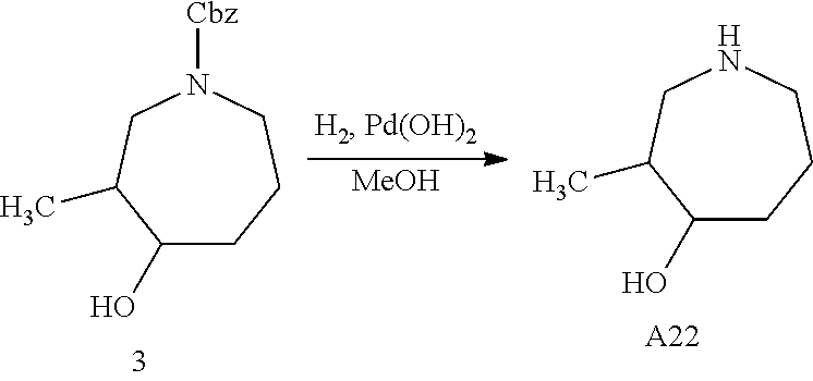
N1CC(C)C(O)CCC1.[A22].[Cbz]N1CC(C)C(O)CCC1.[MeOH]
